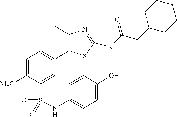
C1=C([MeO])C(S(=O)(=O)NC2=CC=C(O)C=C2)=CC(C2=C(C)N=C(NC(=O)CC3CCCCC3)S2)=C1
